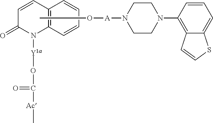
C12=C(C=CC=C1)N([Y1a]OC(=O)[Ac]C)C(=O)C=C2.CO[A]N1CCN(C2=C3C(=CC=C2)SC=C3)CC1
